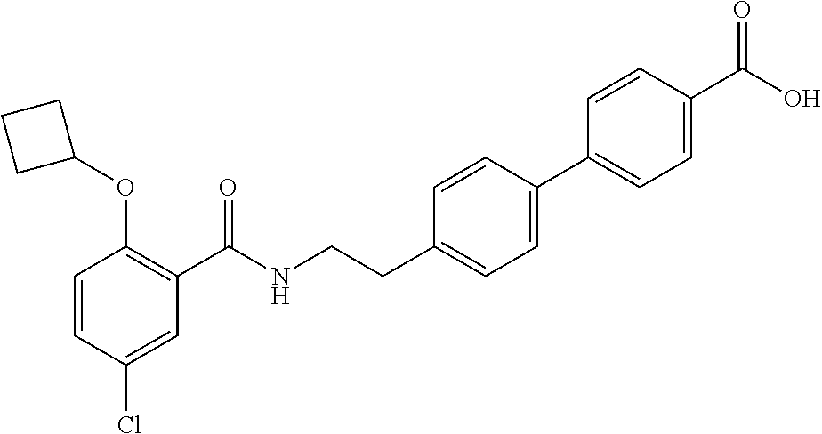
C1=CC(Cl)=CC(C(NCCC2=CC=C(C3=CC=C(C(O)=O)C=C3)C=C2)=O)=C1OC1CCC1
